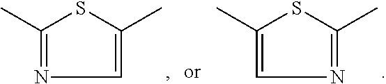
C1(C)=NC=C(C)S1.C1(C)=CN=C(C)S1
